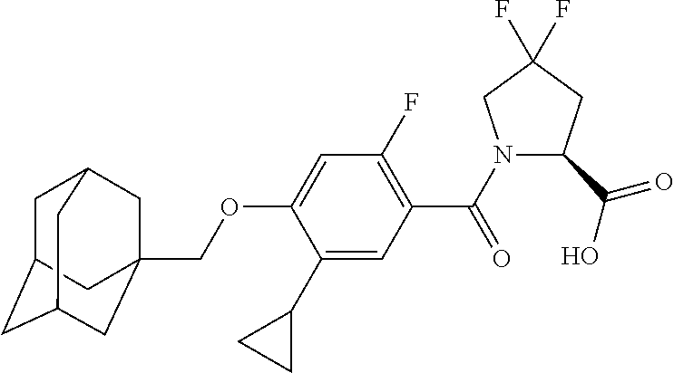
C1C2CC3CC(COC4=CC(F)=C(C(N5C(C(O)=O)CC(F)(F)C5)=O)C=C4C4CC4)(CC1C3)C2
